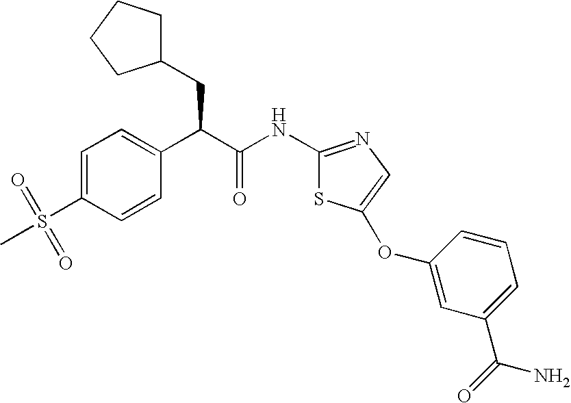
C1=C(S(=O)(C)=O)C=CC(C(C(NC2=NC=C(OC3=CC(C(=O)N)=CC=C3)S2)=O)CC2CCCC2)=C1
